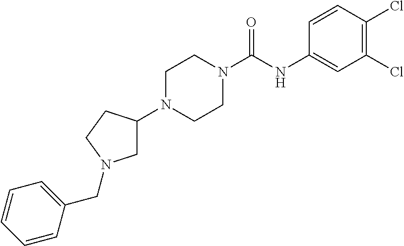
C1(Cl)=C(Cl)C=CC(NC(N2CCN(C3CN(CC4=CC=CC=C4)CC3)CC2)=O)=C1
